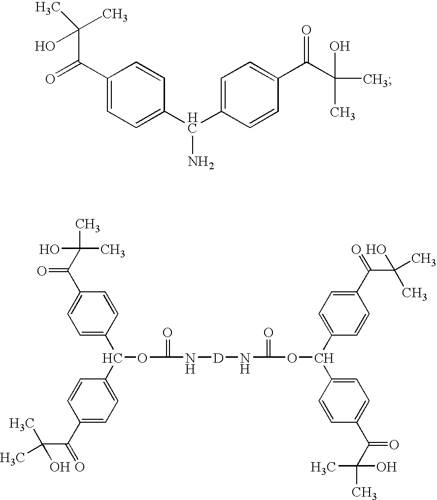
C1(C(C2=CC=C(C(C(O)(C)C)=O)C=C2)N)=CC=C(C(=O)C(C)(O)C)C=C1.C1=CC(C(C2=CC=C(C(C(C)(O)C)=O)C=C2)OC(=O)N[D]NC(=O)OC(C2=CC=C(C(C(O)(C)C)=O)C=C2)C2=CC=C(C(=O)C(C)(O)C)C=C2)=CC=C1C(C(O)(C)C)=O
